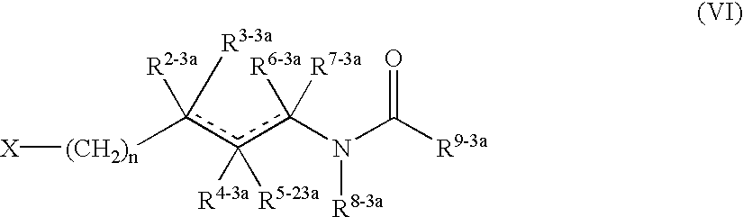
[(CH2)n](c([R2-3a])([R3-3a])c(c(N(C(=O)[R9-3a])[R8-3a])([R6-3a])[R7-3a])([R4-3a])[R5-23a])[X]
